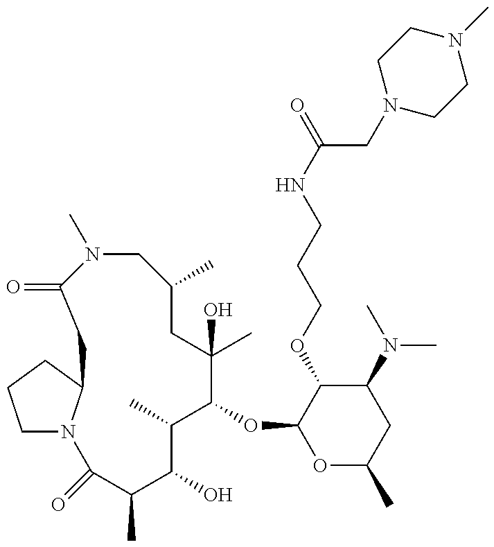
C1N2C(CC1)CC(=O)N(C)CC(C)CC(C)(O)C(OC1OC(C)CC(N(C)C)C1OCCCNC(CN1CCN(C)CC1)=O)C(C)C(O)C(C)C2=O
